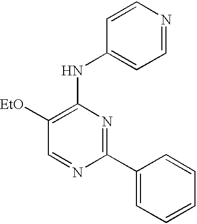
C1=NC(C2=CC=CC=C2)=NC(NC2=CC=NC=C2)=C1[EtO]
